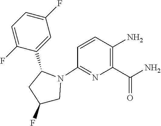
C1=C(F)C(C2CC(F)CN2C2=NC(C(=O)N)=C(N)C=C2)=CC(F)=C1
